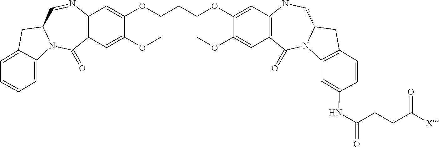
C(COC1=CC2=C(C=C1OC)C(=O)N1C(CN2)CC2=C1C=C(NC(=O)CCC([X])=O)C=C2)COC1=CC2=C(C=C1OC)C(=O)N1C(C=N2)CC2=CC=CC=C12
